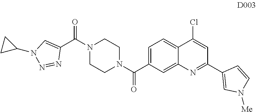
C1=C(C(N2CCN(C(=O)C3=CN(C4CC4)N=N3)CC2)=O)C=C2C(=C1)C(Cl)=CC(C1=CN([Me])C=C1)=N2
